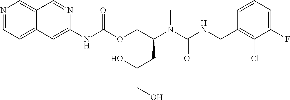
C1=CC(CNC(N(C(COC(NC2=CC3=CC=NC=C3C=N2)=O)CC(CO)O)C)=O)=C(Cl)C(F)=C1
